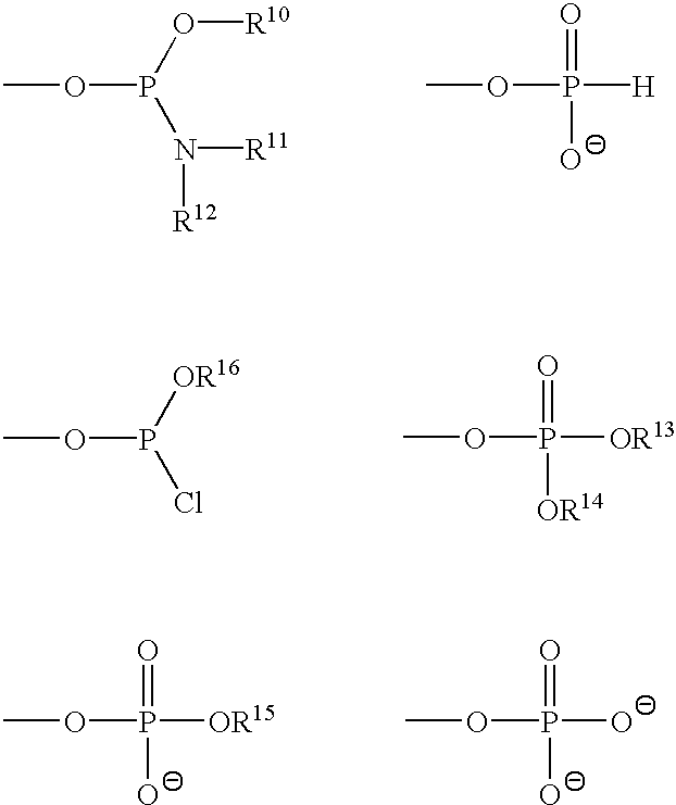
COP(N([R11])[R12])O[R10].COP([O-])(=O)[H].COP(Cl)[OR16].COP([OR14])(=O)[OR13].COP([O-])(=O)[OR15].COP([O-])(=O)[O-]
